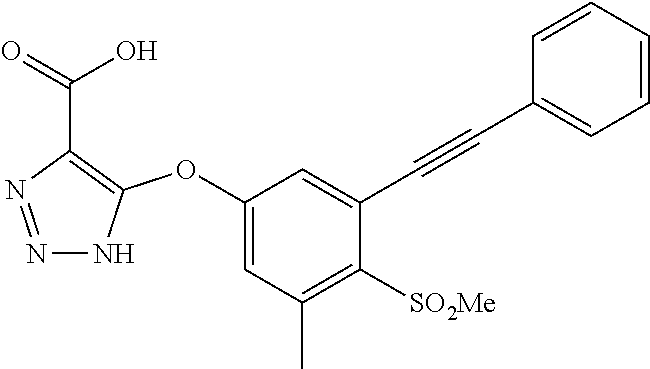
C1(OC2=C(C(=O)O)N=NN2)=CC(C)=C([SO2Me])C(C#CC2=CC=CC=C2)=C1
